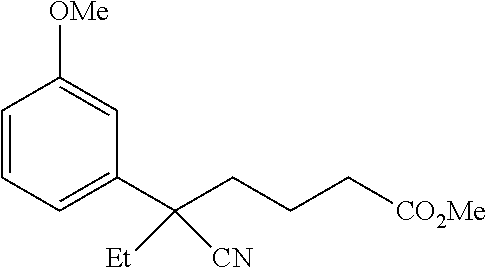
C1=CC=C(C(CCC[CO2Me])([Et])[CN])C=C1[OMe]
